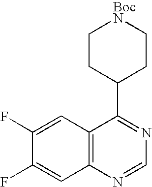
C12=C(N=CN=C1C1CC[BocN]CC1)C=C(F)C(F)=C2
